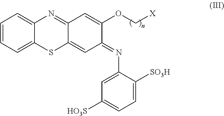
C1=CC=C2C(=C1)N=C1C(=CC(=NC3=CC([HO3S])=CC=C3[SO3H])C(OC[X])=C1)S2
